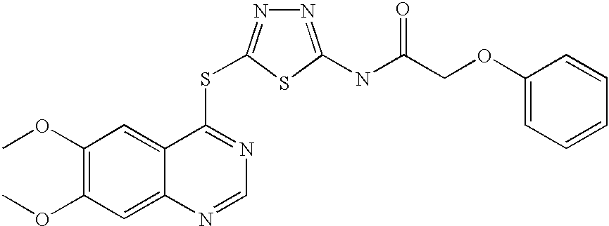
C1(OC)=C(OC)C=C2C(=C1)C(SC1=NN=C(NC(=O)COC3=CC=CC=C3)S1)=NC=N2
